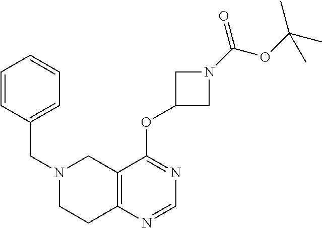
C12=C(N=CN=C1OC1CN(C(=O)OC(C)(C)C)C1)CCN(CC1=CC=CC=C1)C2
